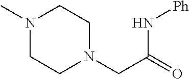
N1(C)CCN(CC(=O)N[Ph])CC1
